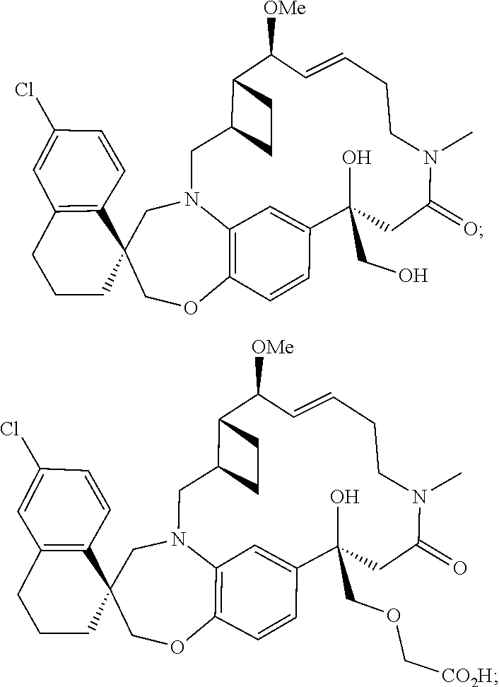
C12=C3C=CC(=C1)C(O)(COC[CO2H])CC(=O)N(C)CCC=CC([OMe])C1CCC1CN2CC1(C2=C(C=C(Cl)C=C2)CCC1)CO3.C1=CC2=CC3=C1OCC1(C4=C(C=C(Cl)C=C4)CCC1)CN3CC1C(C([OMe])C=CCCN(C)C(=O)CC2(O)CO)CC1
